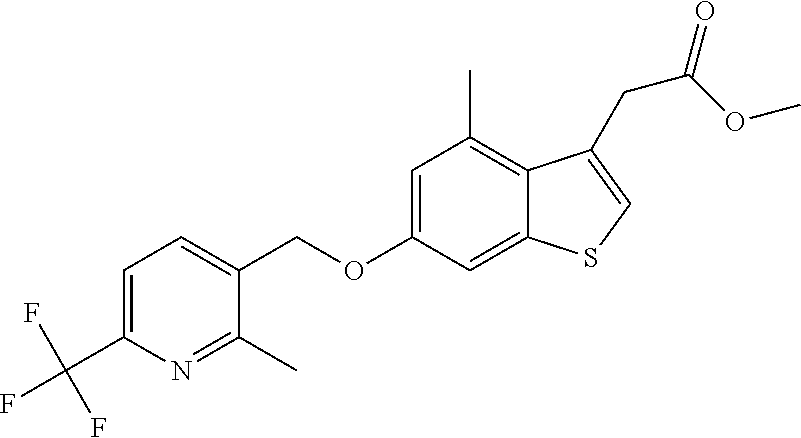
C12=CC(OCC3=CC=C(C(F)(F)F)N=C3C)=CC(C)=C1C(CC(=O)OC)=CS2
